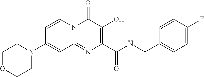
C1=CN2C(=NC(C(NCC3=CC=C(F)C=C3)=O)=C(O)C2=O)C=C1N1CCOCC1
